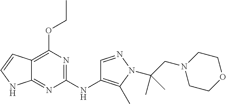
C12=C(OCC)N=C(NC3=C(C)N(C(CN4CCOCC4)(C)C)N=C3)N=C1NC=C2
